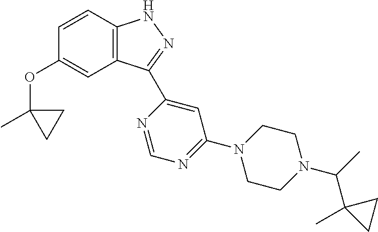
C1=CC2=C(C=C1OC1(C)CC1)C(C1=CC(N3CCN(C(C)C4(C)CC4)CC3)=NC=N1)=NN2
